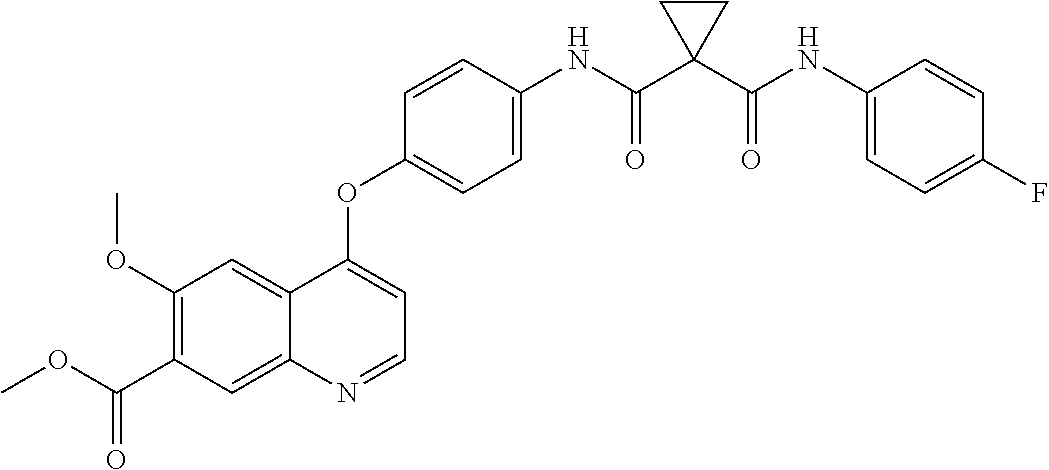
C12=CC(OC)=C(C(OC)=O)C=C1N=CC=C2OC1=CC=C(NC(C2(C(NC3=CC=C(F)C=C3)=O)CC2)=O)C=C1
